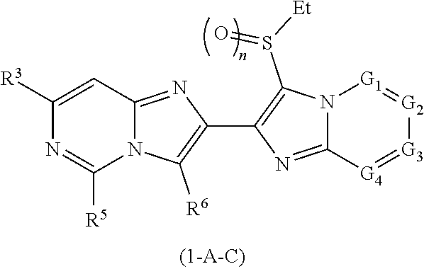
N12C(=NC(C3=C(S(=O)[Et])N4C(=N3)[G4]=[G3][G2]=[G1]4)=C1[R6])C=C([R3])N=C2[R5]
